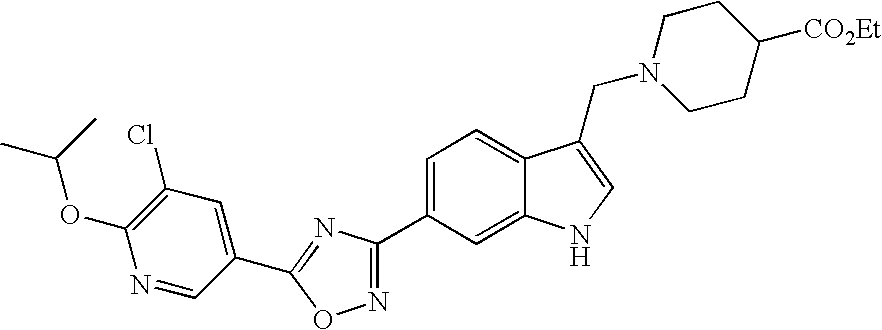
N1=C(C2=CC=C3C(=C2)NC=C3CN2CCC([CO2Et])CC2)N=C(C2=CC(Cl)=C(OC(C)C)N=C2)O1
